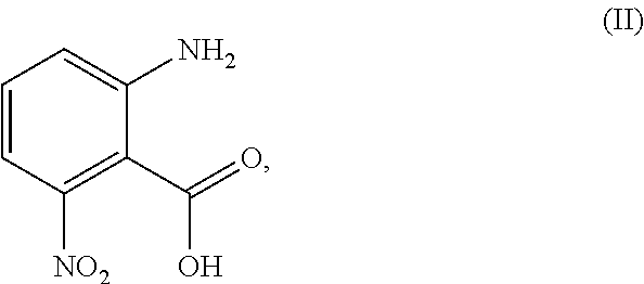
C1=CC([NO2])=C(C(=O)O)C(N)=C1
